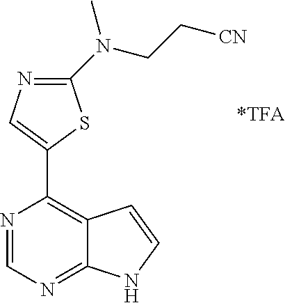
N1=CN=C2C(=C1C1=CN=C(N(CC[CN])C)S1)C=CN2
